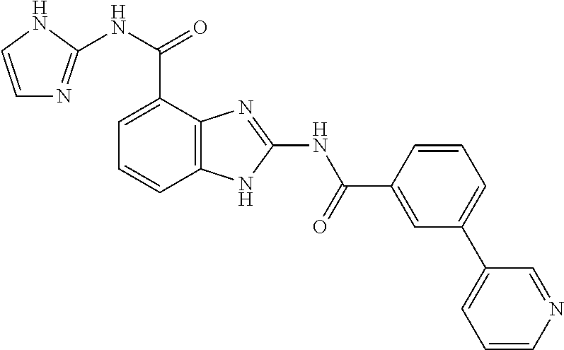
C12=C(C=CC=C1C(NC1=NC=CN1)=O)NC(NC(=O)C1=CC(C3=CC=CN=C3)=CC=C1)=N2
